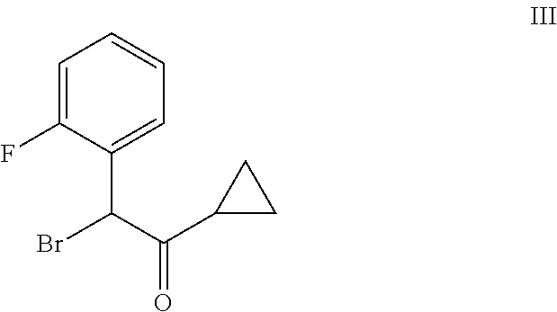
C1=C(F)C(C(C(C2CC2)=O)Br)=CC=C1
